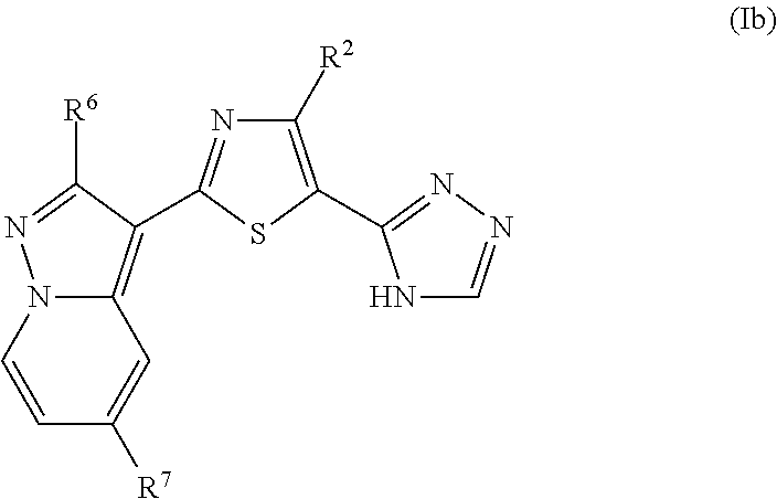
C1=CN2C(=C(C3=NC([R2])=C(C4=NN=CN4)S3)C([R6])=N2)C=C1[R7]
